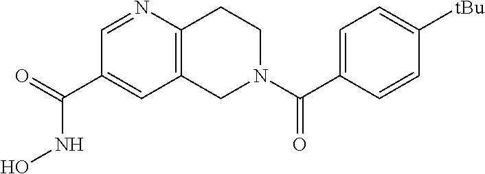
C12=C(N=CC(C(=O)NO)=C1)CCN(C(=O)C1=CC=C([tBu])C=C1)C2
